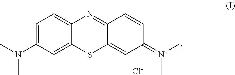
C1=C(N(C)C)C=C2C(=C1)N=C1C(=CC(=[N+](C)C)C=C1)S2.[Cl-]
